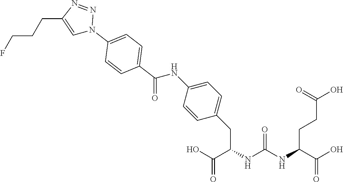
OC(C(NC(NC(C(O)=O)CC1=CC=C(NC(=O)C2=CC=C(N3N=NC(CCCF)=C3)C=C2)C=C1)=O)CCC(=O)O)=O
